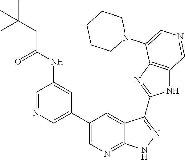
C1=NC=C(C2=CN=C3C(=C2)C(C2=NC4=C(N2)C=NC=C4N2CCCCC2)=NN3)C=C1NC(=O)CC(C)(C)C
